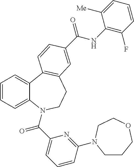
C1=CC=C2C(=C1)C1=C(CCN2C(C2=CC=CC(N3CCCOCC3)=N2)=O)C=C(C(NC2=C(F)C=CC=C2[Me])=O)C=C1
